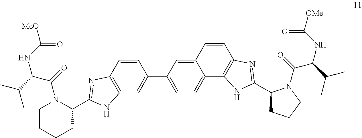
C12=C(C=CC(C3=CC=C4C(=C3)C=CC3=C4NC(C4CCCN4C(=O)C(C(C)C)NC([OMe])=O)=N3)=C1)N=C(C1N(C(C(C(C)C)NC([MeO])=O)=O)CCCC1)N2
